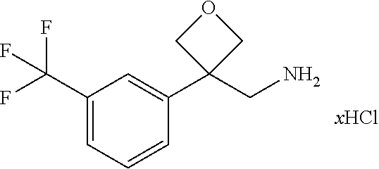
C1(C(F)(F)F)=CC=CC(C2(CN)COC2)=C1
